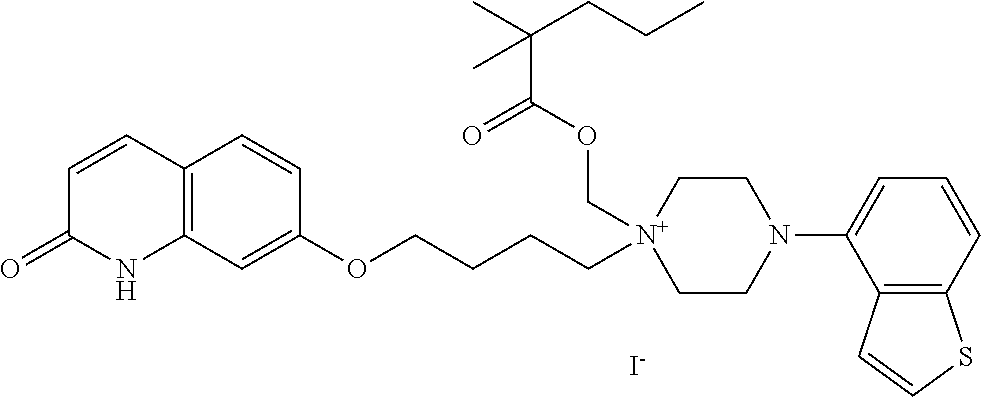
C1=CC2=C(NC1=O)C=C(OCCCC[N+]1(COC(C(CCC)(C)C)=O)CCN(C3=CC=CC4=C3C=CS4)CC1)C=C2.[I-]
